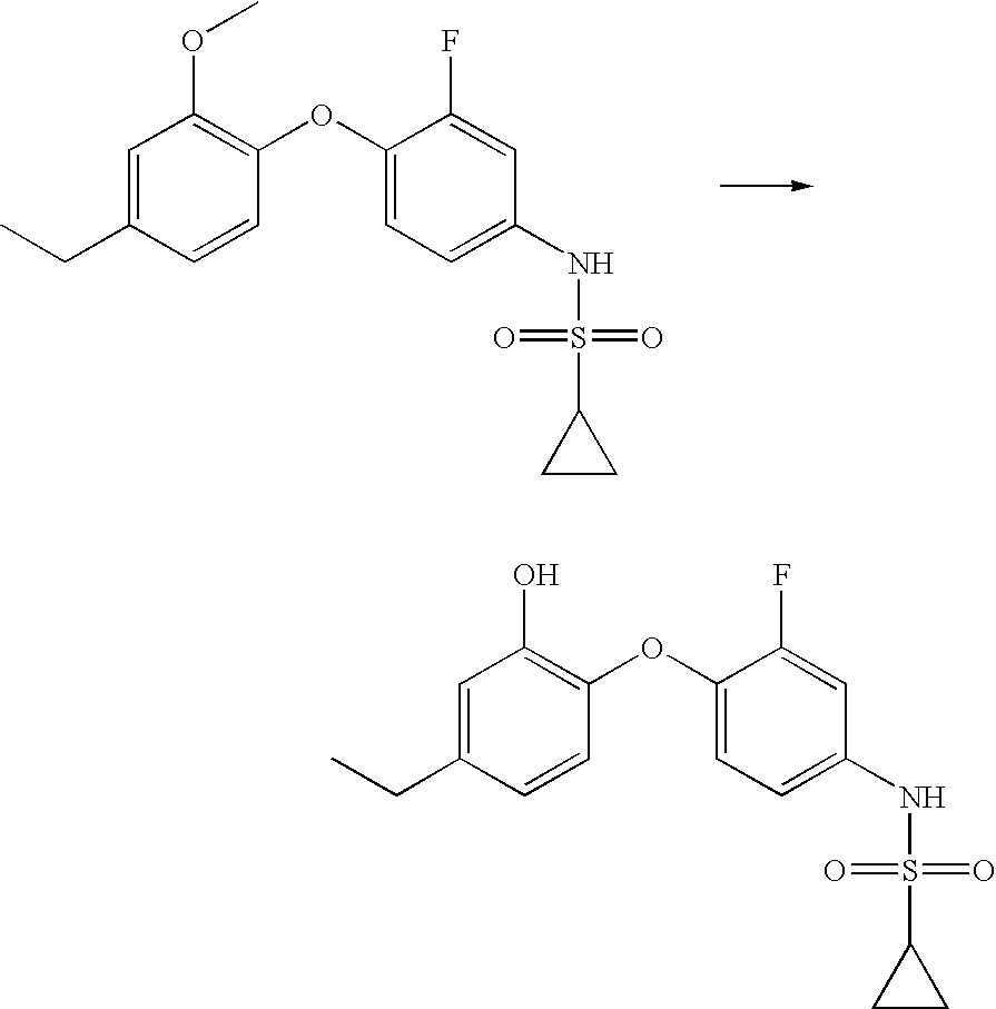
C1=C(CC)C=CC(OC2=CC=C(NS(=O)(=O)C3CC3)C=C2F)=C1OC.C1=C(CC)C=CC(OC2=CC=C(NS(=O)(=O)C3CC3)C=C2F)=C1O
